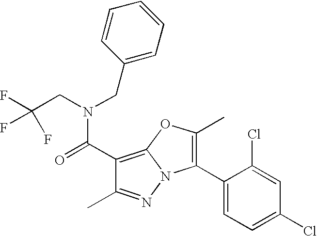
C1(C(=O)N(CC2=CC=CC=C2)CC(F)(F)F)=C2N(N=C1C)C(C1=CC=C(Cl)C=C1Cl)=C(C)O2
